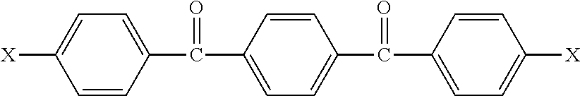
C1=C([X])C=CC(C(C2=CC=C(C(C3=CC=C([X])C=C3)=O)C=C2)=O)=C1
